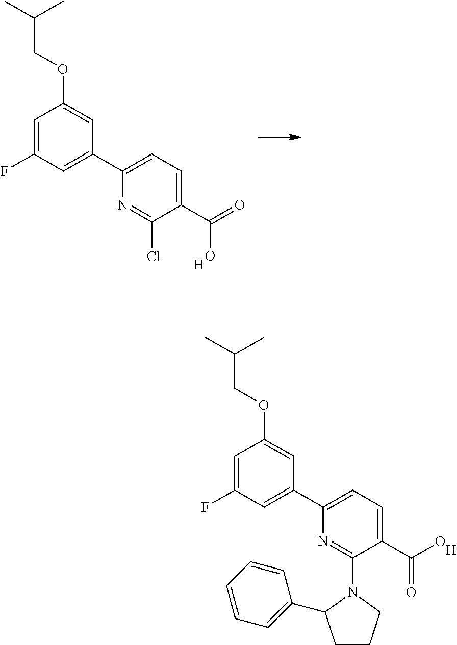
C1=C(F)C=C(C2=CC=C(C(=O)O)C(Cl)=N2)C=C1OCC(C)C.[H].C1=C(F)C=C(C2=CC=C(C(O)=O)C(N3C(C4=CC=CC=C4)CCC3)=N2)C=C1OCC(C)C.[H]
